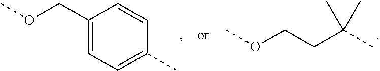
C1(COC)=CC=C(C)C=C1.C(C(C)(C)C)COC
